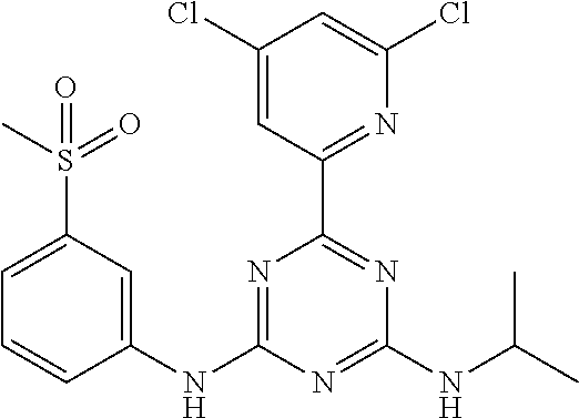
C1=C(S(=O)(C)=O)C=C(NC2=NC(C3=NC(Cl)=CC(Cl)=C3)=NC(NC(C)C)=N2)C=C1
